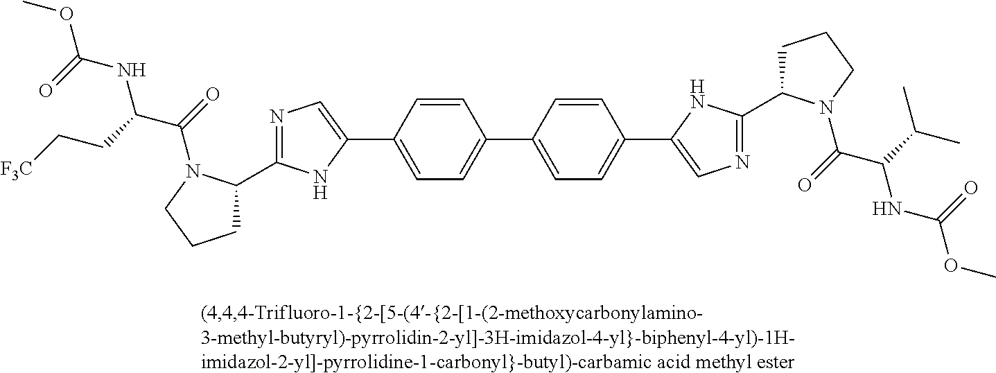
C1(C2=CN=C(C3CCCN3C(C(NC(=O)OC)CC[F3C])=O)N2)=CC=C(C2=CC=C(C3=CN=C(C4CCCN4C(=O)C(C(C)C)NC(OC)=O)N3)C=C2)C=C1
